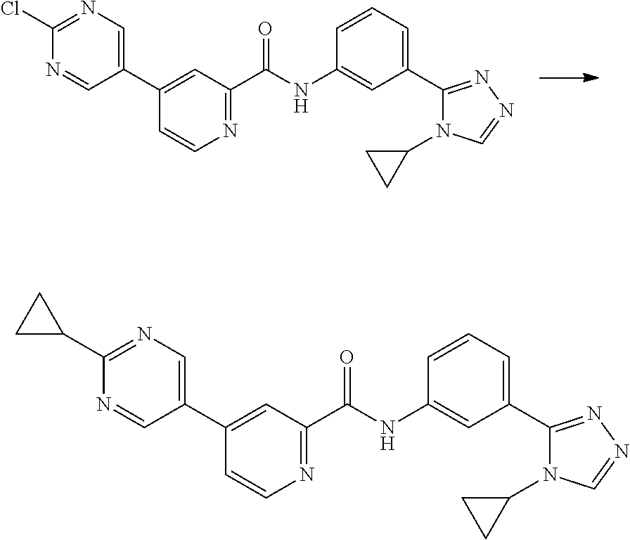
C1=CC=C(C2=NN=CN2C2CC2)C=C1NC(C1=NC=CC(C2=CN=C(Cl)N=C2)=C1)=O.C1=CC=C(C2=NN=CN2C2CC2)C=C1NC(C1=NC=CC(C2=CN=C(C3CC3)N=C2)=C1)=O
